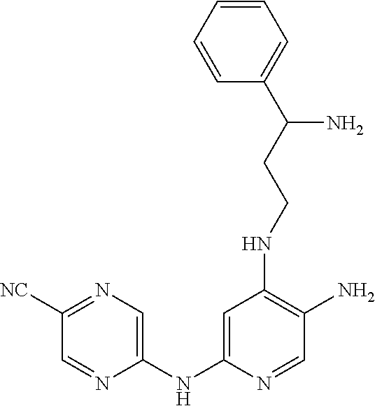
C1=NC(NC2=CC(NCCC(C3=CC=CC=C3)N)=C(N)C=N2)=CN=C1[NC]
